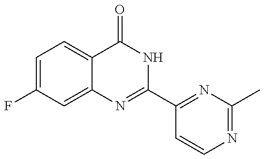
C1=C(F)C=C2C(=C1)C(=O)NC(C1=NC(C)=NC=C1)=N2
